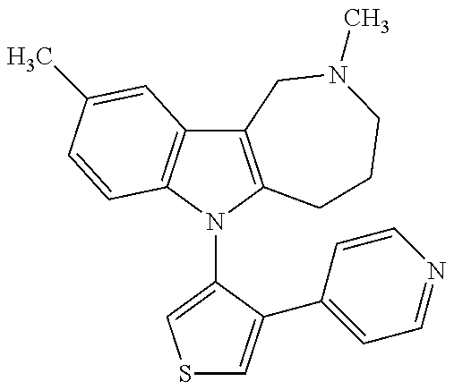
C12=C(N(C3=CSC=C3C3=CC=NC=C3)C3=C1C=C(C)C=C3)CCCN(C)C2
